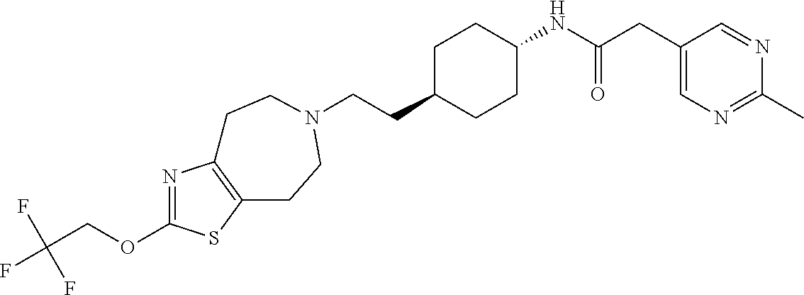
N1=C(OCC(F)(F)F)SC2=C1CCN(CCC1CCC(NC(CC3=CN=C(C)N=C3)=O)CC1)CC2
